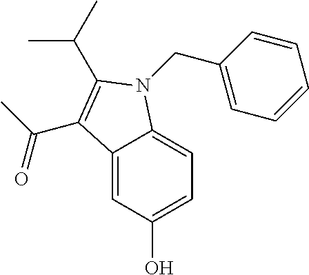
CC(C1=C(C(C)C)N(CC2=CC=CC=C2)C2=CC=C(O)C=C21)=O
